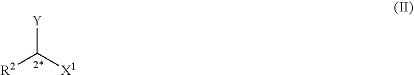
[Y]C([X1])[R2]
